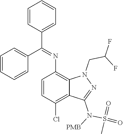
N(C1=C2C(=C(Cl)C=C1)C(N([PMB])S(=O)(=O)C)=NN2CC(F)F)=C(C1=CC=CC=C1)C1=CC=CC=C1
